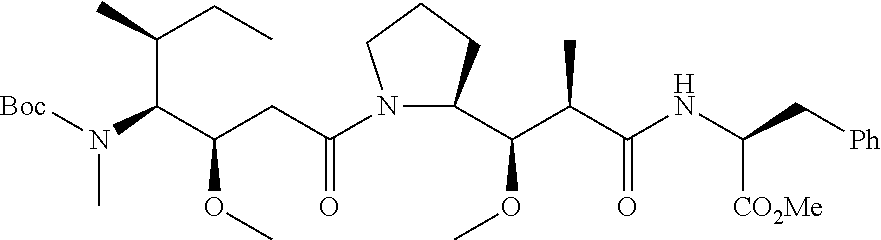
C(OC)(C(C(NC([CO2Me])C[Ph])=O)C)C1N(C(CC(OC)C(C(CC)C)N(C)[Boc])=O)CCC1
